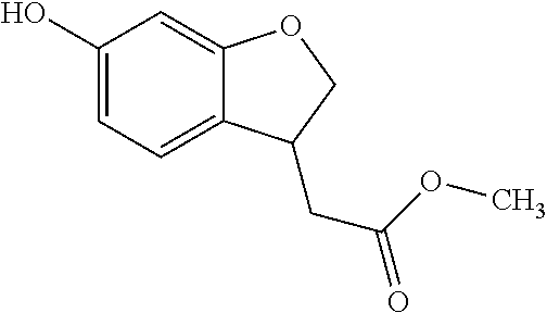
C1(O)=CC=C2C(=C1)OCC2CC(OC)=O
